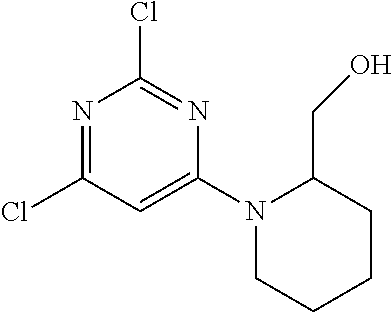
N1=C(Cl)C=C(N2CCCCC2CO)N=C1Cl
